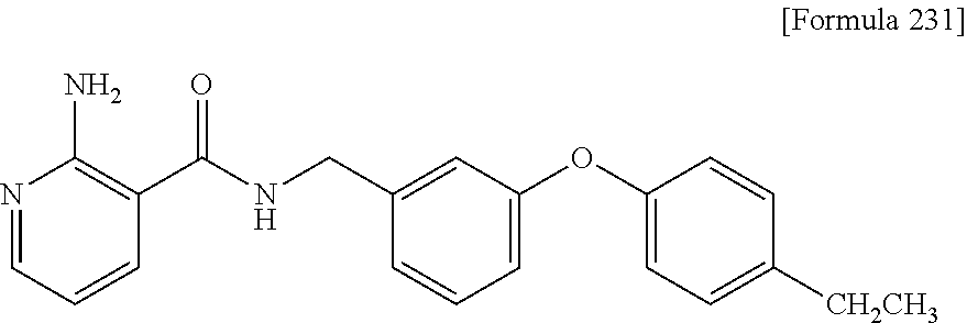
N1=CC=CC(C(NCC2=CC(OC3=CC=C([CH2CH3])C=C3)=CC=C2)=O)=C1N
